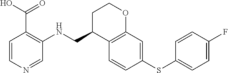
C1=CN=CC(NCC2C3=C(OCC2)C=C(SC2=CC=C(F)C=C2)C=C3)=C1C(O)=O
